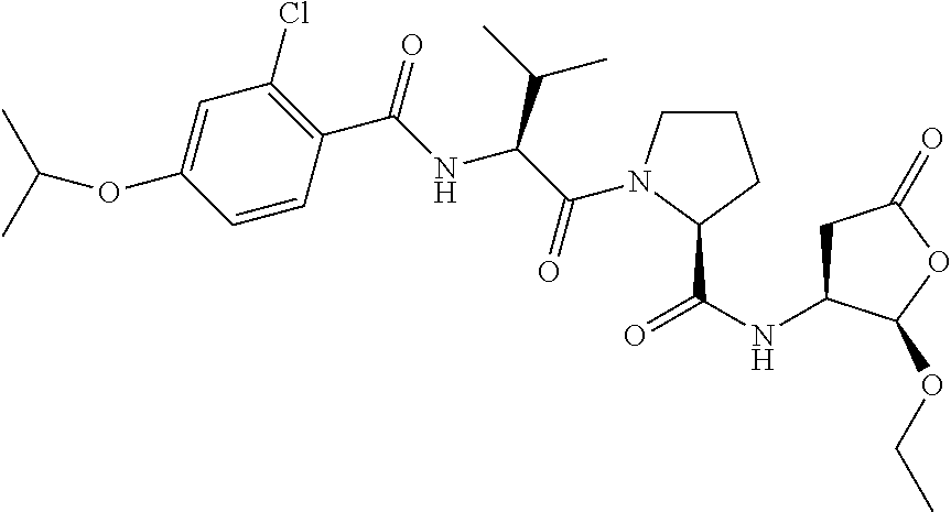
C1=C(OC(C)C)C=CC(C(=O)NC(C(C)C)C(=O)N2CCCC2C(NC2CC(=O)OC2OCC)=O)=C1Cl
